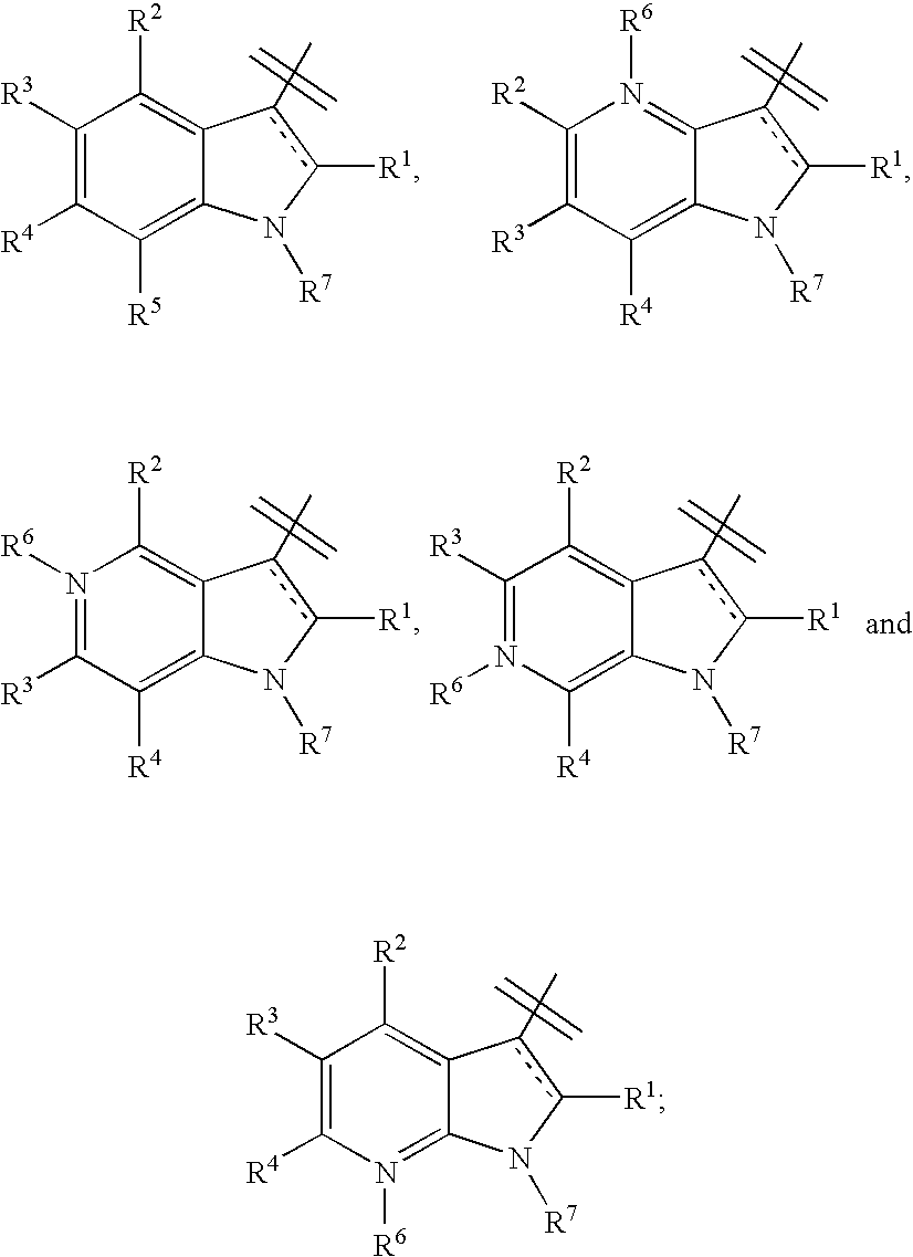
C1([R3])=C([R4])C([R5])=C2C(=C1[R2])c(C)c([R1])N2[R7].C1([R2])=C([R3])C([R4])=C2C(=N1[R6])c(C)c([R1])N2[R7].N1([R6])=C([R3])C([R4])=C2C(=C1[R2])c(C)c([R1])N2[R7].C1([R3])=N([R6])C([R4])=C2C(=C1[R2])c(C)c([R1])N2[R7].C1([R3])=C([R4])N([R6])=C2C(=C1[R2])c(C)c([R1])N2[R7]
